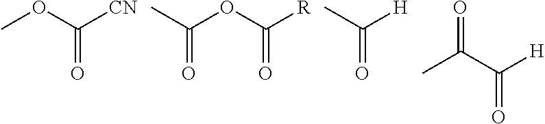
O(C([CN])=O)C.O(C([R])=O)C(C)=O.[H]C(C(=O)C)=O.[H]C(C)=O
